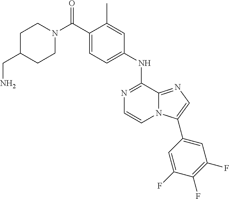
N1(C(C2=CC=C(NC3=NC=CN4C3=NC=C4C3=CC(F)=C(F)C(F)=C3)C=C2C)=O)CCC(CN)CC1
